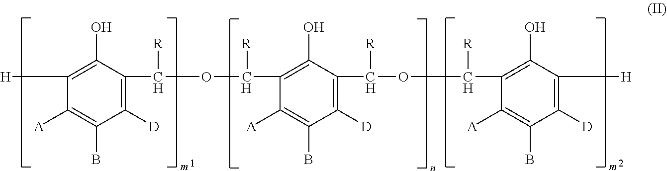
C1([D])=C(C([R])OC(C2=C(O)C(C(OC(C3=C(O)C([H])=C([D])C(B)=C3[A])[R])[R])=C([D])C(B)=C2[A])[R])C(O)=C([H])C([A])=C1B
